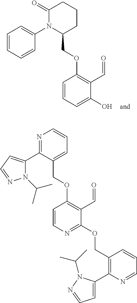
C1=CC=CC(N2C(COC3=C(C=O)C(O)=CC=C3)CCCC2=O)=C1.O(C1=C(C=O)C(OCC2=C(C3=CC=NN3C(C)C)N=CC=C2)=NC=C1)CC1=CC=CN=C1C1=CC=NN1C(C)C
